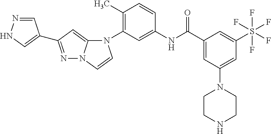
C1(C)=C(N2C3=CC(C4=CNN=C4)=NN3C=C2)C=C(NC(C2=CC(N3CCNCC3)=CC(S(F)(F)(F)(F)F)=C2)=O)C=C1
